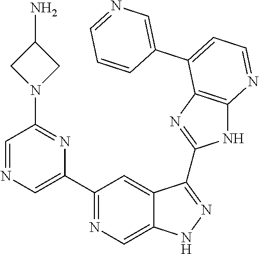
C1(C2=NC=C3C(=C2)C(C2=NC4=C(N2)N=CC=C4C2=CN=CC=C2)=NN3)=CN=CC(N2CC(N)C2)=N1
